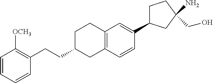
C1C(CCC2=C([OCH3])C=CC=C2)CC2=C(C1)C=C(C1CCC(CO)(N)C1)C=C2
